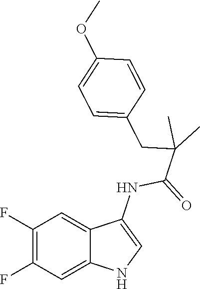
C1(F)=C(F)C=C2C(=C1)C(NC(=O)C(C)(C)CC1=CC=C(OC)C=C1)=CN2
